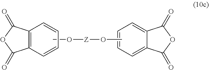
C12=C(C=CC=C1)C(=O)OC2=O.C12=CC=CC=C1C(=O)OC2=O.CO[Z]OC
